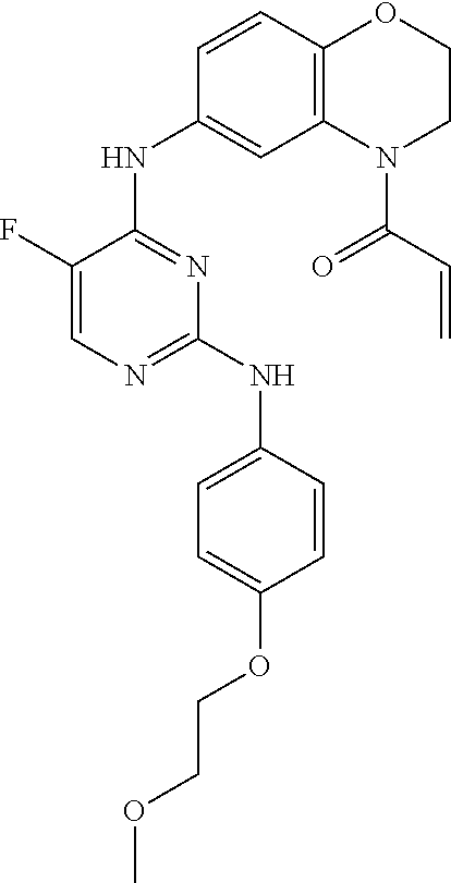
C1(F)=CN=C(NC2=CC=C(OCCOC)C=C2)N=C1NC1=CC2=C(C=C1)OCCN2C(C=C)=O
